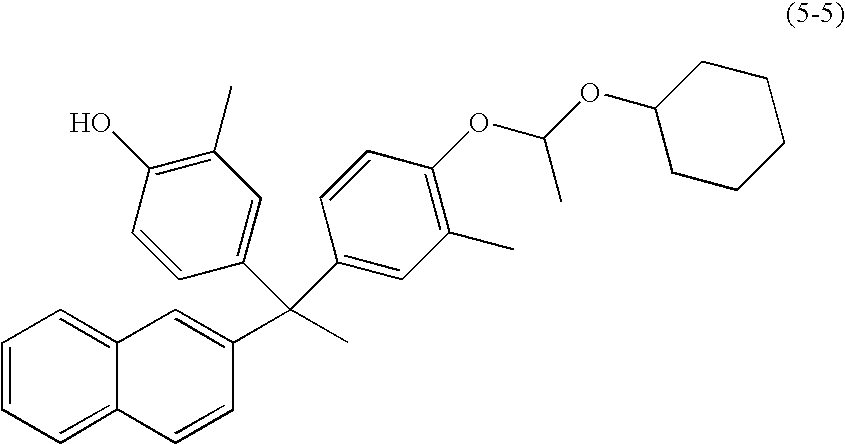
C1=CC=C2C(=C1)C=C(C(C)(C1=CC(C)=C(O)C=C1)C1=CC(C)=C(OC(OC3CCCCC3)C)C=C1)C=C2
